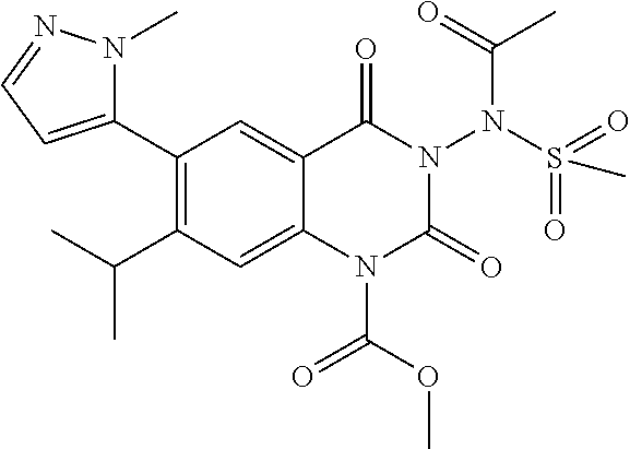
C1(C2=CC=NN2C)=C(C(C)C)C=C2C(=C1)C(=O)N(N(S(=O)(=O)C)C(=O)C)C(=O)N2C(OC)=O
